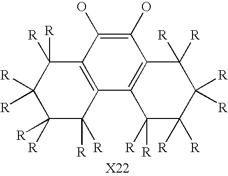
C12=C(C(O)=C(O)C3=C1C([R])([R])C([R])([R])C([R])([R])C3([R])[R])C([R])([R])C([R])([R])C([R])([R])C2([R])[R]
